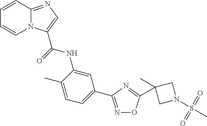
C1=CC2=NC=C(C(=O)NC3=CC(C4=NOC(C5(C)CN(S(C)(=O)=O)C5)=N4)=CC=C3C)N2C=C1
